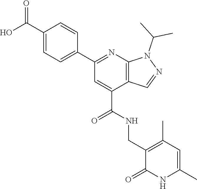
C1(C2=CC=C(C(=O)O)C=C2)=NC2=C(C(C(=O)NCC3=C(C)C=C(C)NC3=O)=C1)C=NN2C(C)C
